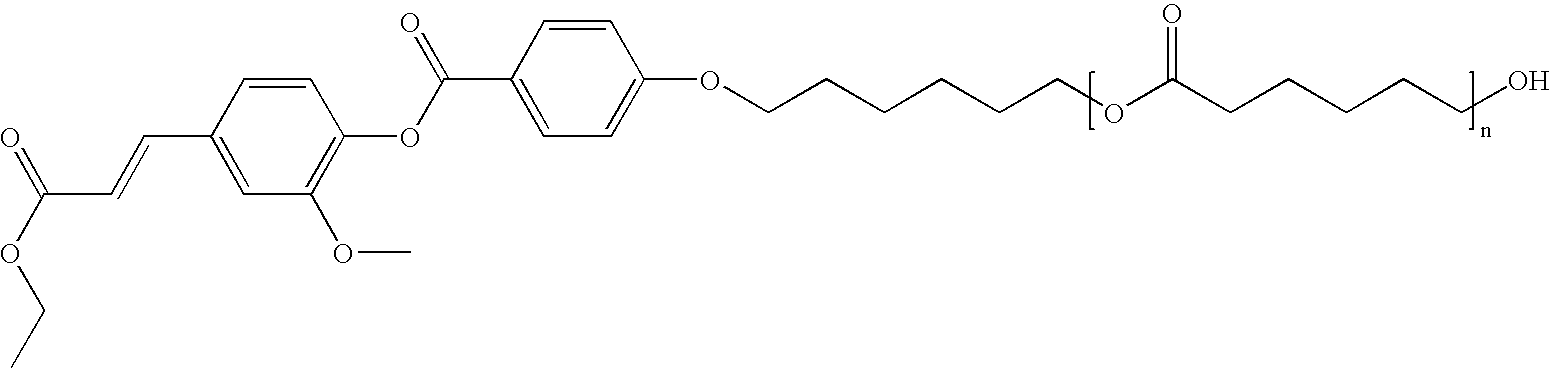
CCOC(=O)C=CC1=CC(OC)=C(OC(C2=CC=C(OCCCCCCOC(CCCCCO)=O)C=C2)=O)C=C1
